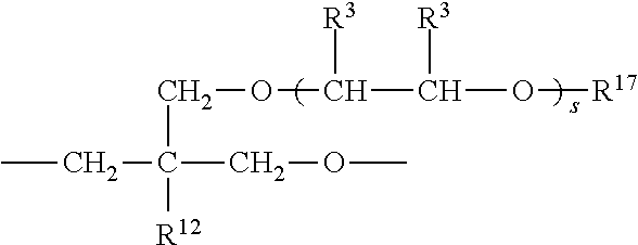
CCC(COC)([R12])COC(C(O[R17])[R3])[R3]
